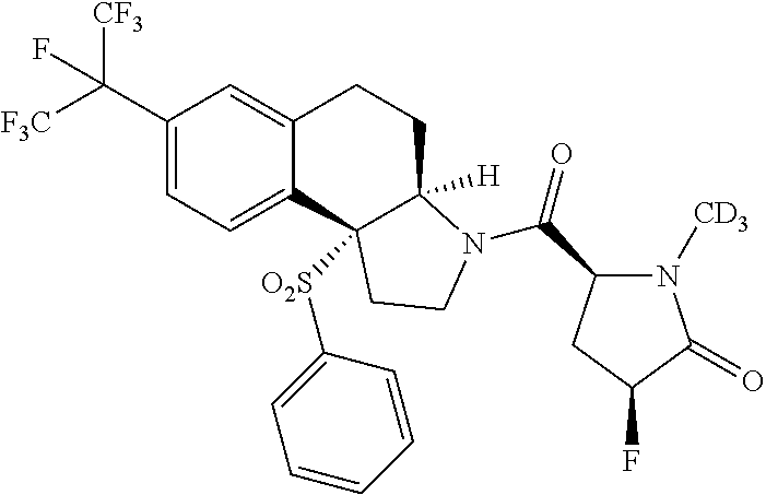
[F3C]C(C1=CC=C2C(=C1)CCC1([H])C2([O2S]C2=CC=CC=C2)CCN1C(C1N([CD3])C(=O)C(F)C1)=O)([CF3])F
